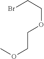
C(OCCOC)CBr
